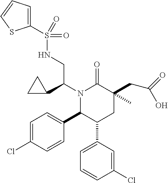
N1(C(C2CC2)CNS(C2=CC=CS2)(=O)=O)C(C2=CC=C(Cl)C=C2)C(C2=CC=CC(Cl)=C2)CC(CC(=O)O)(C)C1=O
